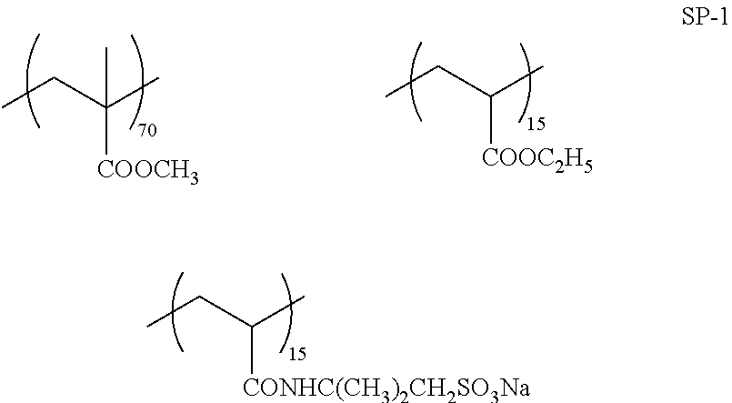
C([CONHC(CH3)2CH2SO3Na])(CC)C.C([COOCH3])(CC)(C)C.C([COOC2H5])(CC)C
